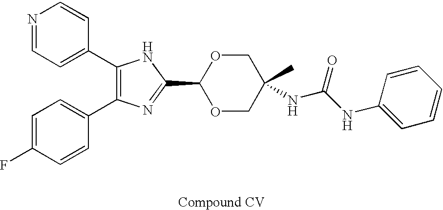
C1(C2=CC=NC=C2)=C(C2=CC=C(F)C=C2)N=C(C2OCC(C)(NC(NC3=CC=CC=C3)=O)CO2)N1
